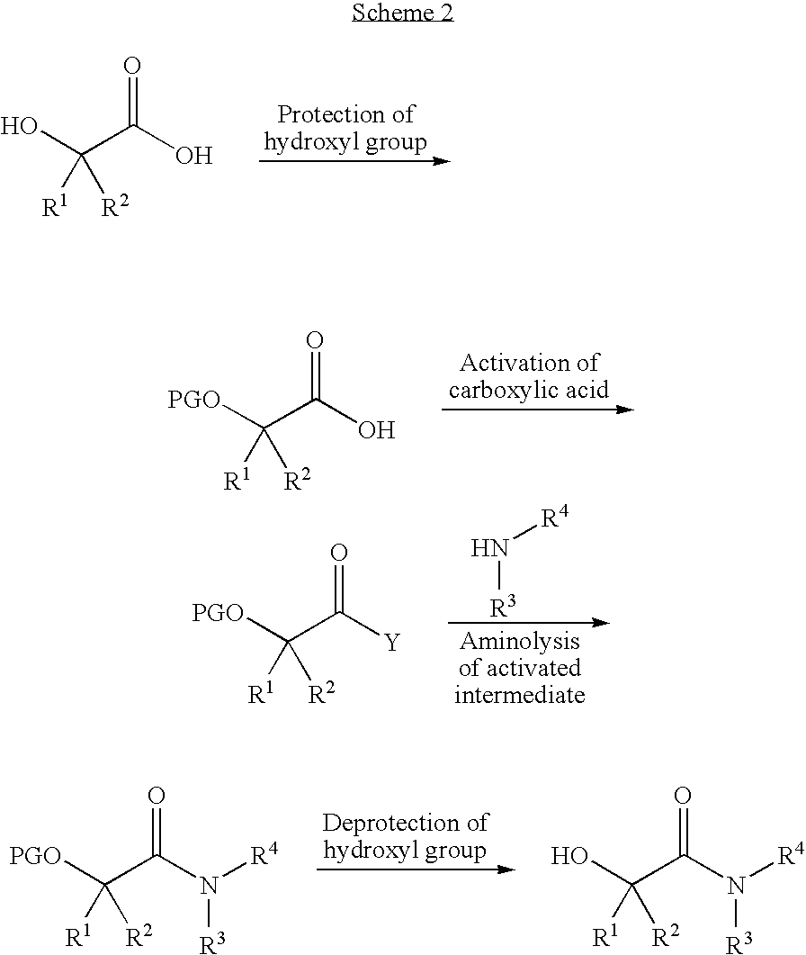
OC(C(O)=O)([R2])[R1].[PGO]C(C(O)=O)([R2])[R1].[PGO]C(C([Y])=O)([R2])[R1].N([R3])[R4].[PGO]C(C(N([R4])[R3])=O)([R2])[R1].OC(C(N([R4])[R3])=O)([R2])[R1]
